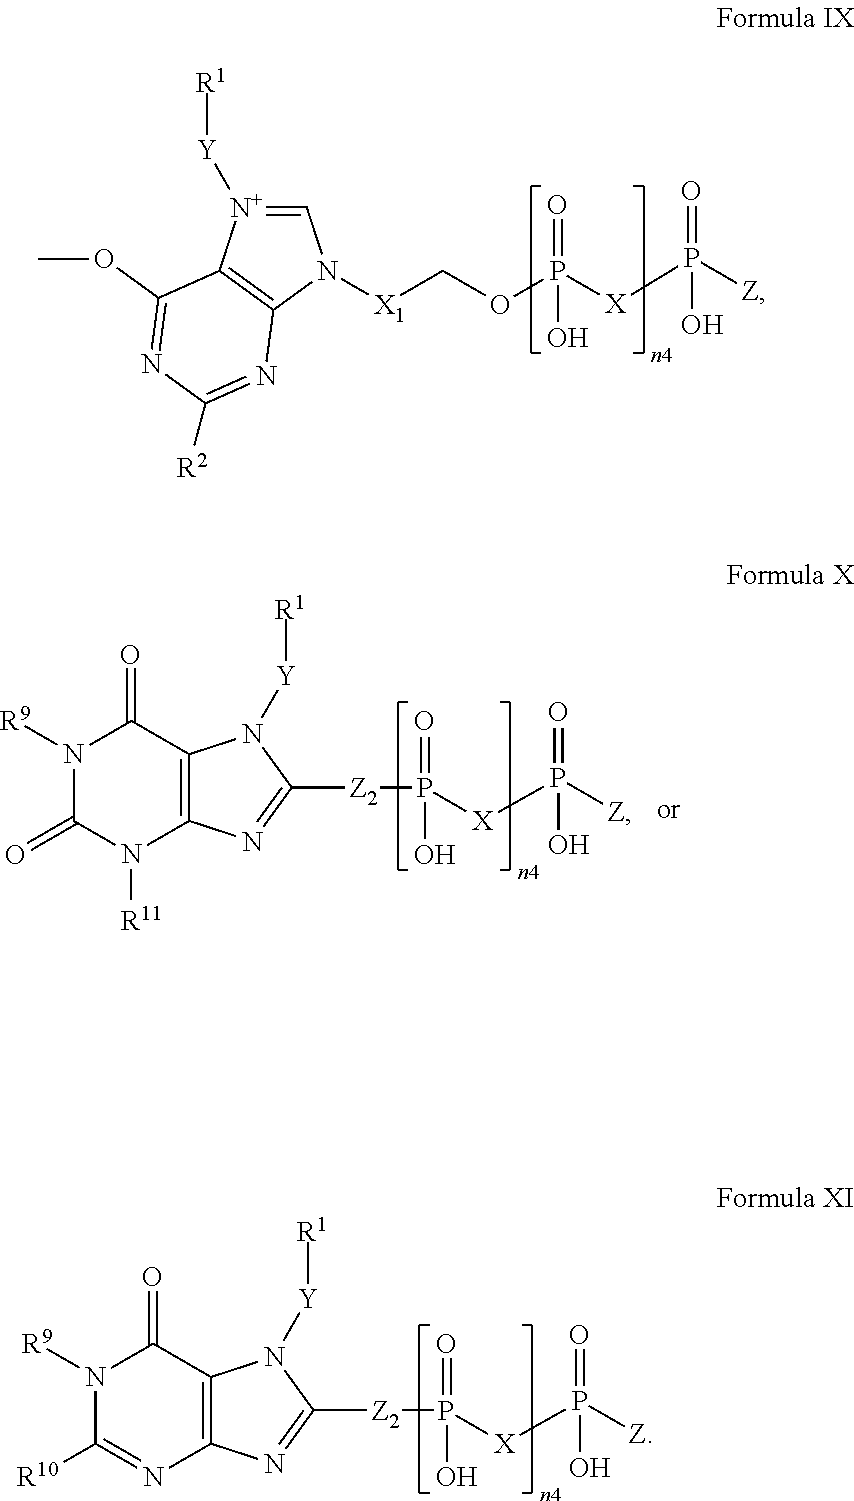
[N+]1([Y][R1])=CN([X1]COP([X]P([Z])(=O)O)(=O)O)C2=C1C(OC)=NC([R2])=N2.N1([R9])C(=O)N([R11])C2=C(C1=O)N([Y][R1])C([Z2]P(=O)(O)[X]P(=O)(O)[Z])=N2.N1([R9])C([R10])=NC2=C(C1=O)N([Y][R1])C([Z2]P(=O)(O)[X]P(=O)(O)[Z])=N2
